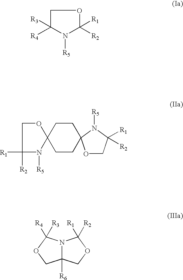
C12([R6])N(C([R3])([R4])OC1)C([R2])([R1])OC2.C1C([R3])([R4])N([R5])C([R1])([R2])O1.C1CC2(CCC13OCC([R1])([R2])N3[R5])OCC([R2])([R1])N2[R5]
